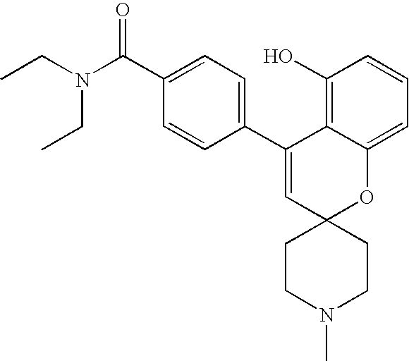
C1(C(N(CC)CC)=O)=CC=C(C2=CC3(OC4=CC=CC(O)=C24)CCN(C)CC3)C=C1
